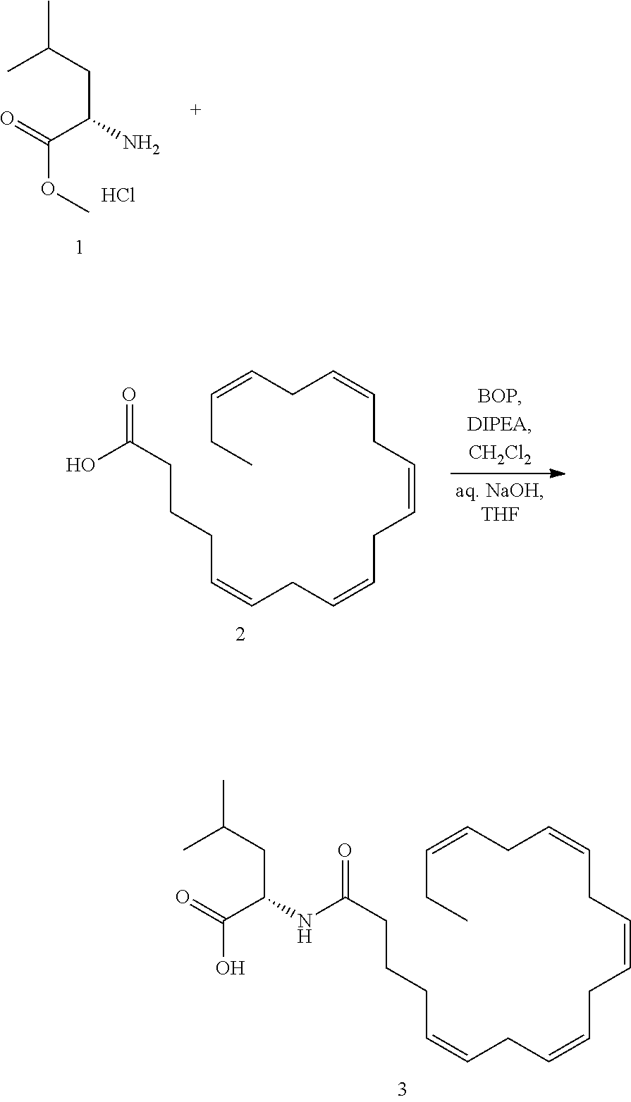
N(C(CCCC=CCC=CCC=CCC=CCC=CCC)=O)C(CC(C)C)C(O)=O.CC(CC(N)C(=O)OC)C.Cl.OC(CCCC=CCC=CCC=CCC=CCC=CCC)=O
